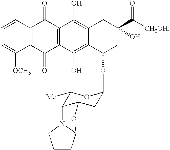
C1=CC2=C(C([OCH3])=C1)C(=O)C1=C(C2=O)C(O)=C2C(=C1O)C(OC1CC3C(C([Me])O1)N1C(O3)CCC1)CC(C([CH2OH])=O)(O)C2
